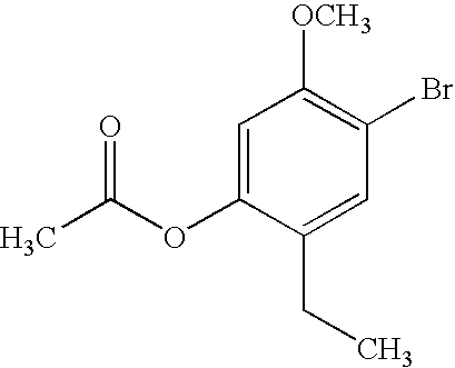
CC(OC1=CC([OCH3])=C(Br)C=C1CC)=O
